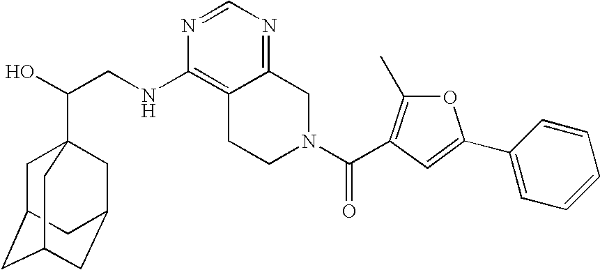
C(CNC1=C2C(=NC=N1)CN(C(=O)C1=C(C)OC(C3=CC=CC=C3)=C1)CC2)(O)C12CC3CC(CC(C1)C3)C2
